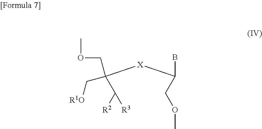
BC(COC)[X]C(C([R2])[R3])(COC)C[R1O]
